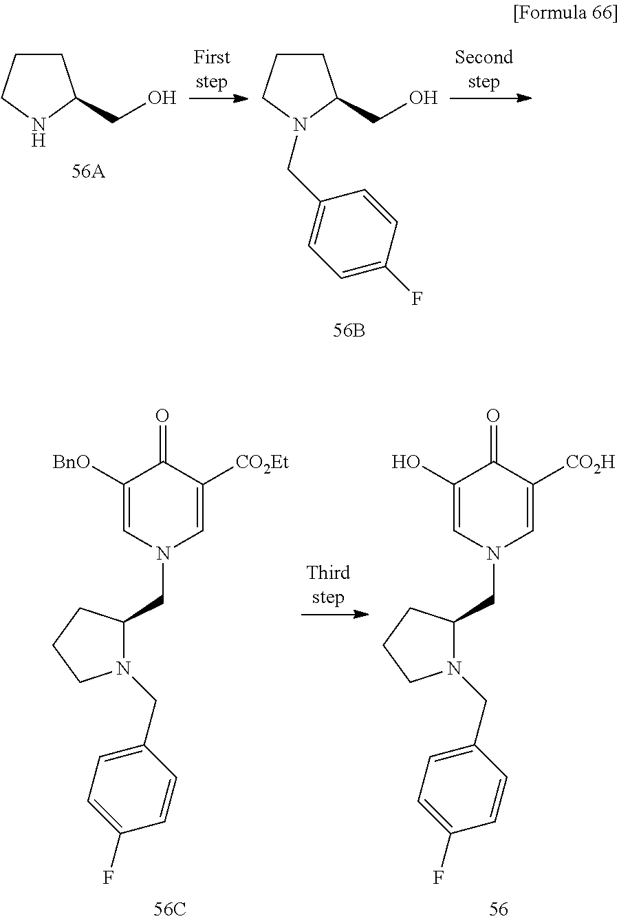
C1([BnO])=CN(CC2N(CC3=CC=C(F)C=C3)CCC2)C=C([CO2Et])C1=O.C1(O)=CN(CC2N(CC3=CC=C(F)C=C3)CCC2)C=C([CO2H])C1=O.C1CCNC1CO.C1CCN(CC2=CC=C(F)C=C2)C1CO
